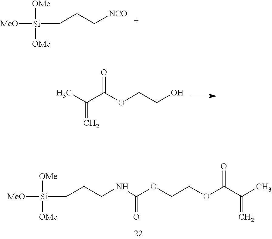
[MeO][Si]([OMe])([OMe])CCC[NCO].CC(C(OCCO)=O)=C.[MeO][Si]([OMe])([OMe])CCCNC(OCCOC(C(C)=C)=O)=O
